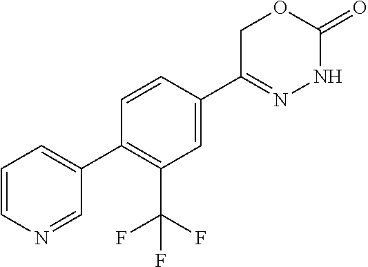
C1C(C2=CC(C(F)(F)F)=C(C3=CC=CN=C3)C=C2)=NNC(=O)O1
